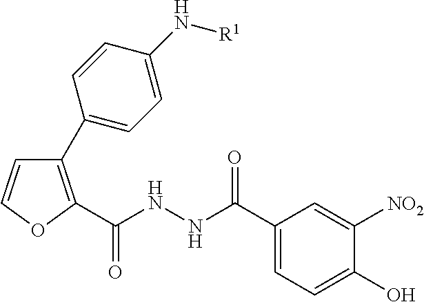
C1=COC(C(NNC(C2=CC=C(O)C([NO2])=C2)=O)=O)=C1C1=CC=C(N[R1])C=C1
